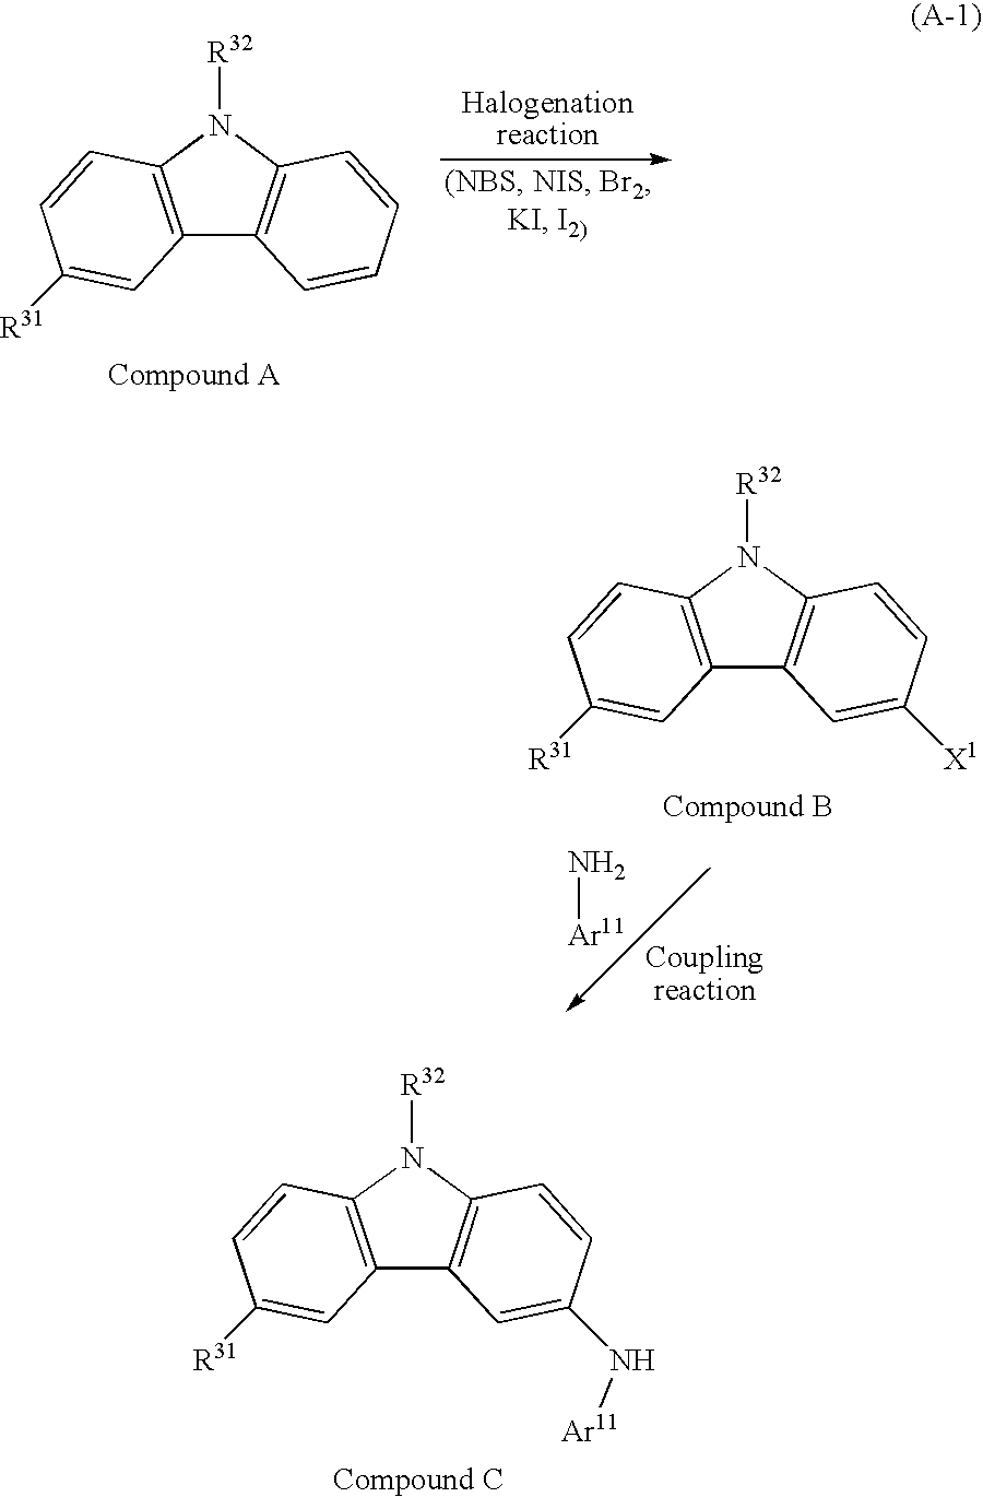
C12=C(N([R32])C3=C1C=CC=C3)C=CC([R31])=C2.N[Ar11].C12=C(N([R32])C3=C1C=C([X1])C=C3)C=CC([R31])=C2.C12=C(N([R32])C3=C1C=C(N[Ar11])C=C3)C=CC([R31])=C2
